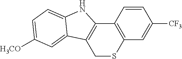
C1=CC2=C(C=C1[CF3])SCC1=C2NC2=CC=C([H3CO])C=C12
